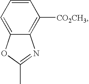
C1=CC=C2C(=C1[CO2CH3])N=C(C)O2
